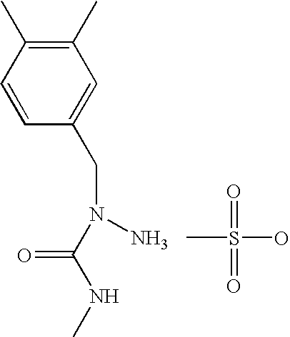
CS(O)(=O)=O.C1(C)=C(C)C=CC(CN(N)C(NC)=O)=C1
